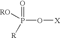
O=P([RO])([R])O[X]
